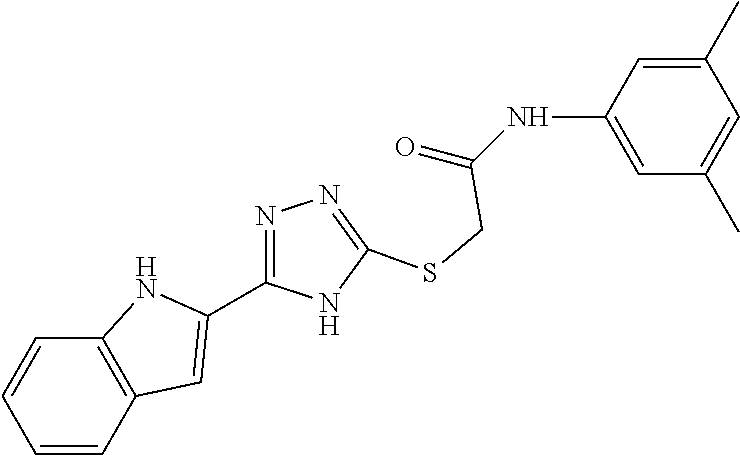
C1=C(NC(=O)CSC2=NN=C(C3=CC4=C(C=CC=C4)N3)N2)C=C(C)C=C1C
